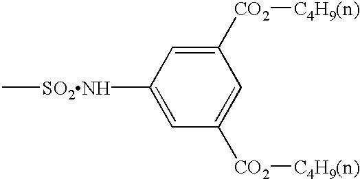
C[SO2NH]C1=CC([CO2][C4H9(n)])=CC([CO2][C4H9(n)])=C1
